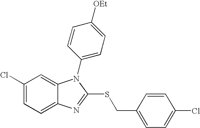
C1(Cl)=CC=C2C(=C1)N(C1=CC=C([OEt])C=C1)C(SCC1=CC=C(Cl)C=C1)=N2
